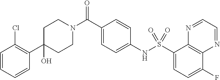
C1(C2=C(Cl)C=CC=C2)(O)CCN(C(C2=CC=C(NS(C3=CC=C(F)C4=C3N=CC=N4)(=O)=O)C=C2)=O)CC1
